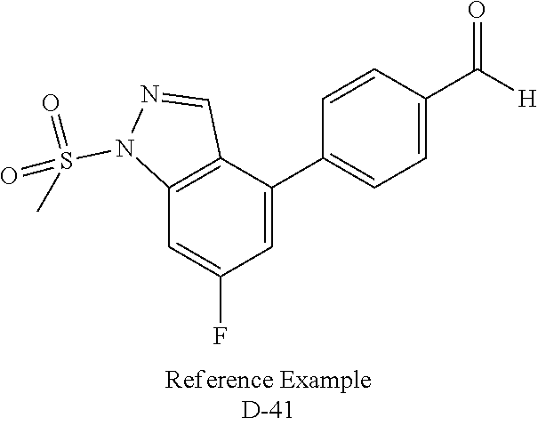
C1(C2=CC=C(C([H])=O)C=C2)=CC(F)=CC2=C1C=NN2S(=O)(=O)C
